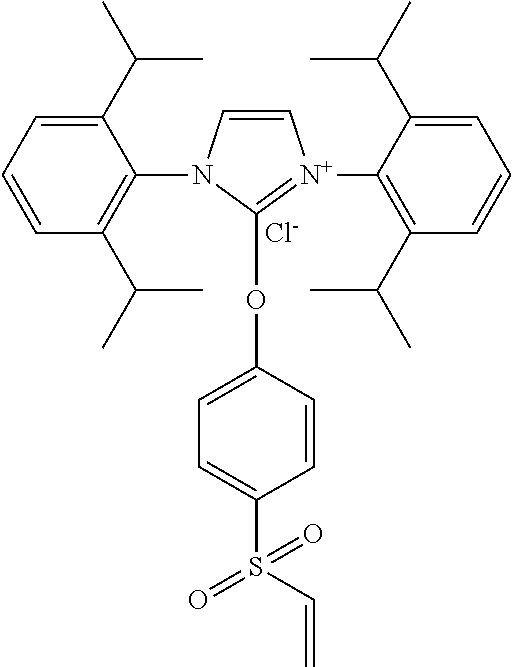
C1(C(C)C)=CC=CC(C(C)C)=C1N1C=C[N+](C2=C(C(C)C)C=CC=C2C(C)C)=C1OC1=CC=C(S(C=C)(=O)=O)C=C1.[Cl-]
